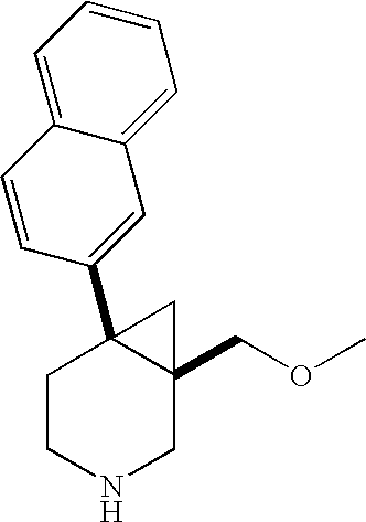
C12(C3=CC4=CC=CC=C4C=C3)CCNCC1(COC)C2
